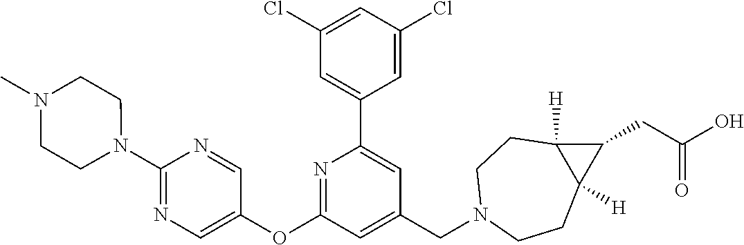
C1(Cl)=CC(Cl)=CC(C2=CC(CN3CCC4([H])C([H])(CC3)C4CC(O)=O)=CC(OC3=CN=C(N4CCN(C)CC4)N=C3)=N2)=C1
